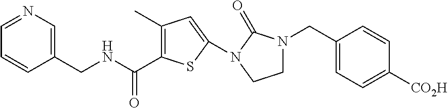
C(NCC1=CN=CC=C1)(=O)C1=C(C)C=C(N2C(=O)N(CC3=CC=C([CO2H])C=C3)CC2)S1
